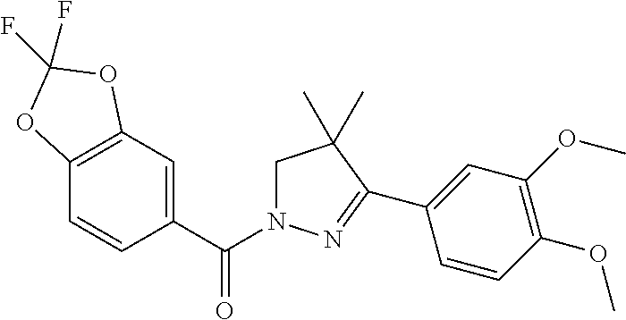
C12=C(C=C(C(N3CC(C)(C)C(C4=CC(OC)=C(OC)C=C4)=N3)=O)C=C1)OC(F)(F)O2
